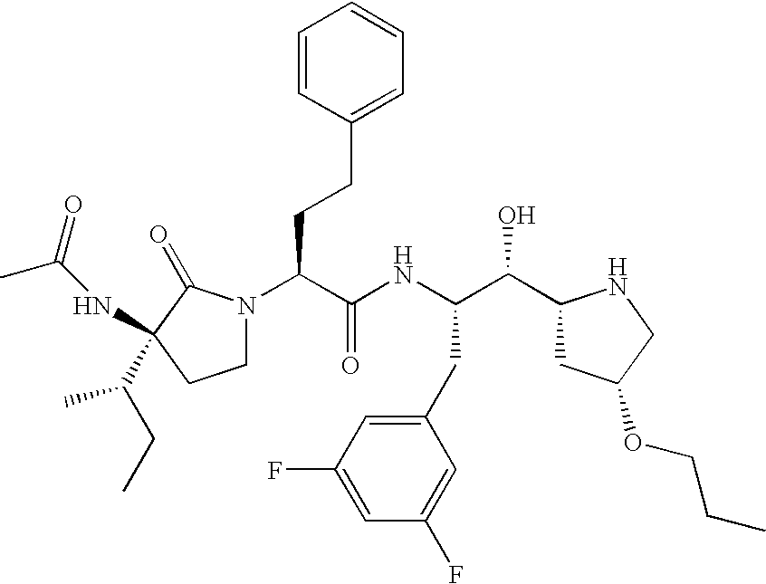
C(C(C1CC(OCCC)CN1)O)(NC(C(N1CCC(C(CC)C)(NC(C)=O)C1=O)CCC1=CC=CC=C1)=O)CC1=CC(F)=CC(F)=C1
